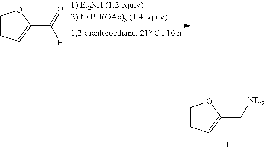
C1=CC=C(C(=O)[H])O1.C1=CC=C(C[NEt2])O1
